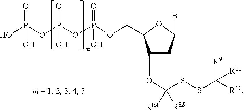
C1(B)OC(COP(OP(OP(O)(=O)O)(=O)O)(=O)O)C(OC(SSC([R10])([R9])[R11])([R8A])[R8B])C1
